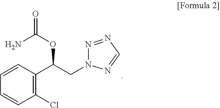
C1(C(CN2N=NC=N2)OC(=O)N)=C(Cl)C=CC=C1
